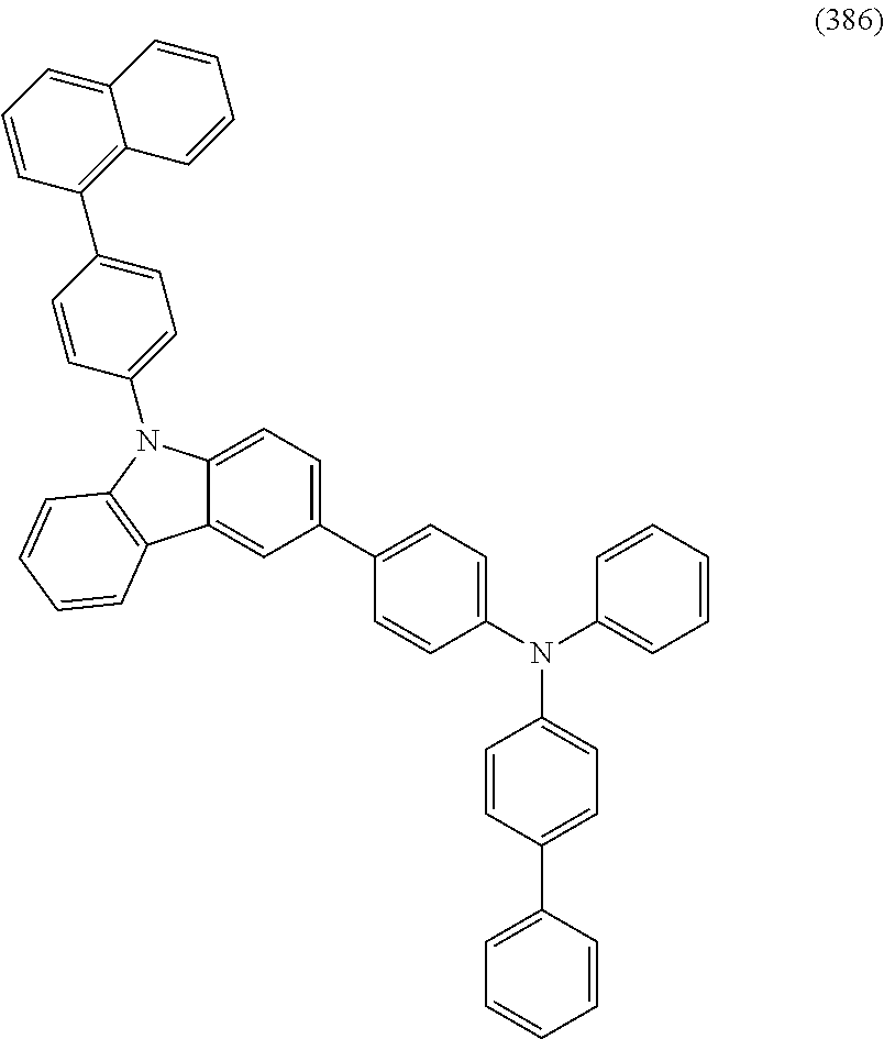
C1=C(C2=CC=C(N(C3=CC=CC=C3)C3=CC=C(C4=CC=CC=C4)C=C3)C=C2)C=C2C(=C1)N(C1=CC=C(C3=C4C(=CC=C3)C=CC=C4)C=C1)C1=C2C=CC=C1
